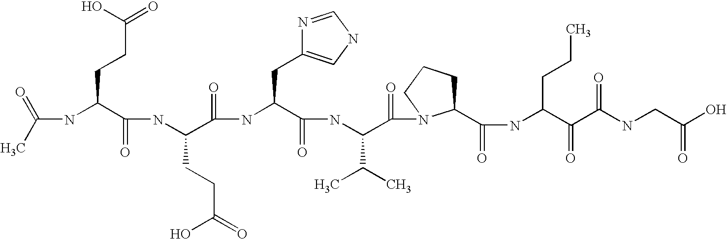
CC(=O)NC(C(NC(C(NC(C(NC(C(=O)N1C(C(NC(C(C(NCC(O)=O)=O)=O)CCC)=O)CCC1)C(C)C)=O)CC1=CNC=N1)=O)CCC(=O)O)=O)CCC(=O)O
